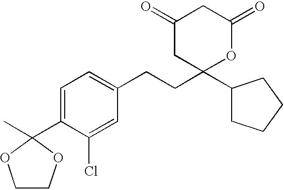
C1(=O)CC(C2CCCC2)(CCC2=CC=C(C3(C)OCCO3)C(Cl)=C2)OC(=O)C1
